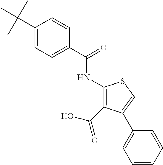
C1(C(C)(C)C)=CC=C(C(=O)NC2=C(C(O)=O)C(C3=CC=CC=C3)=CS2)C=C1
